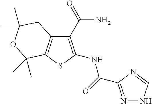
C1(C(N)=O)=C(NC(=O)C2=NNC=N2)SC2=C1CC(C)(C)OC2(C)C
